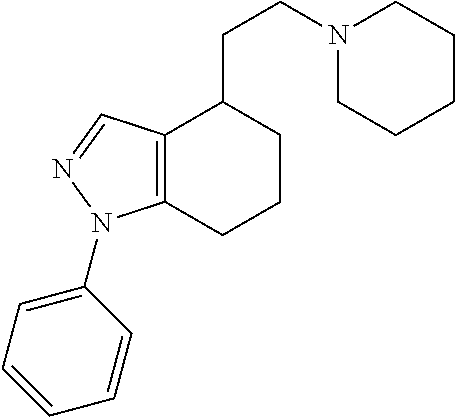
N1(CCC2CCCC3=C2C=NN3C2=CC=CC=C2)CCCCC1
